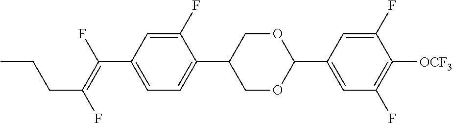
C1(F)=CC(C(=C(F)CCC)F)=CC=C1C1COC(C2=CC(F)=C([OCF3])C(F)=C2)OC1
